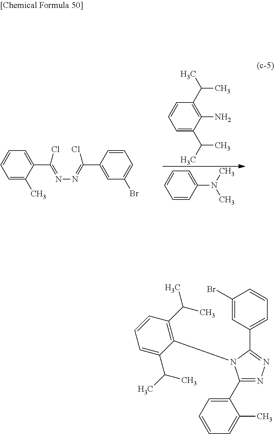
C1(Br)=CC(C2=NN=C(C3=CC=CC=C3C)N2C2=C(C(C)C)C=CC=C2C(C)C)=CC=C1.C1=C(C(C)C)C(N)=C(C(C)C)C=C1.C1=CC(N(C)C)=CC=C1.C1=C(C)C(C(=NN=C(C2=CC(Br)=CC=C2)Cl)Cl)=CC=C1
